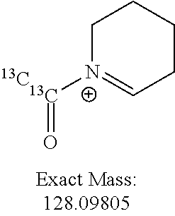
[13C]([N+]1=CCCCC1)=O.[13C]
